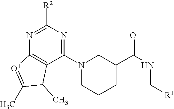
C1(N2CCCC(C(NC[R1])=O)C2)=NC([R2])=NC2=C1C(C)C(C)=[O+]2
